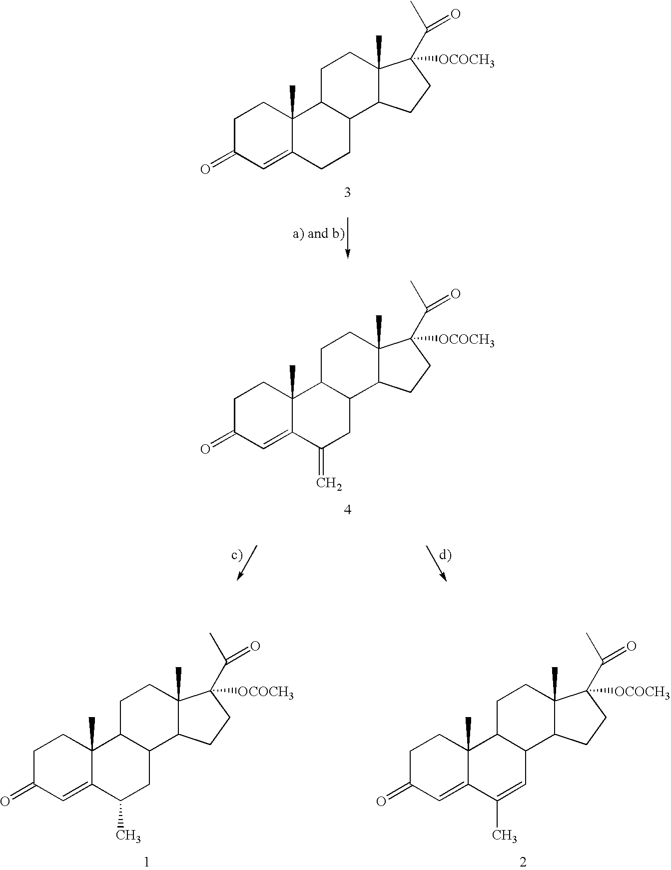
C1C(=O)C=C2C(C)(C1)C1C(CC2)C2C(C)(CC1)C(C(C)=O)([OCOCH3])CC2.C1C(=O)C=C2C(C)(C1)C1C(CC2=C)C2C(C)(CC1)C(C(C)=O)([OCOCH3])CC2.C1C(=O)C=C2C(C)(C1)C1C(CC2C)C2C(C)(CC1)C(C(C)=O)([OCOCH3])CC2.C1C(=O)C=C2C(C)(C1)C1C(C=C2C)C2C(C)(CC1)C(C(C)=O)([OCOCH3])CC2
